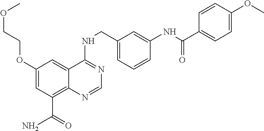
C1(OCCOC)=CC(C(N)=O)=C2C(=C1)C(NCC1=CC=CC(NC(=O)C3=CC=C(OC)C=C3)=C1)=NC=N2
